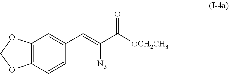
O1COC2=C1C=CC(C=C([N3])C(=O)[OCH2CH3])=C2
